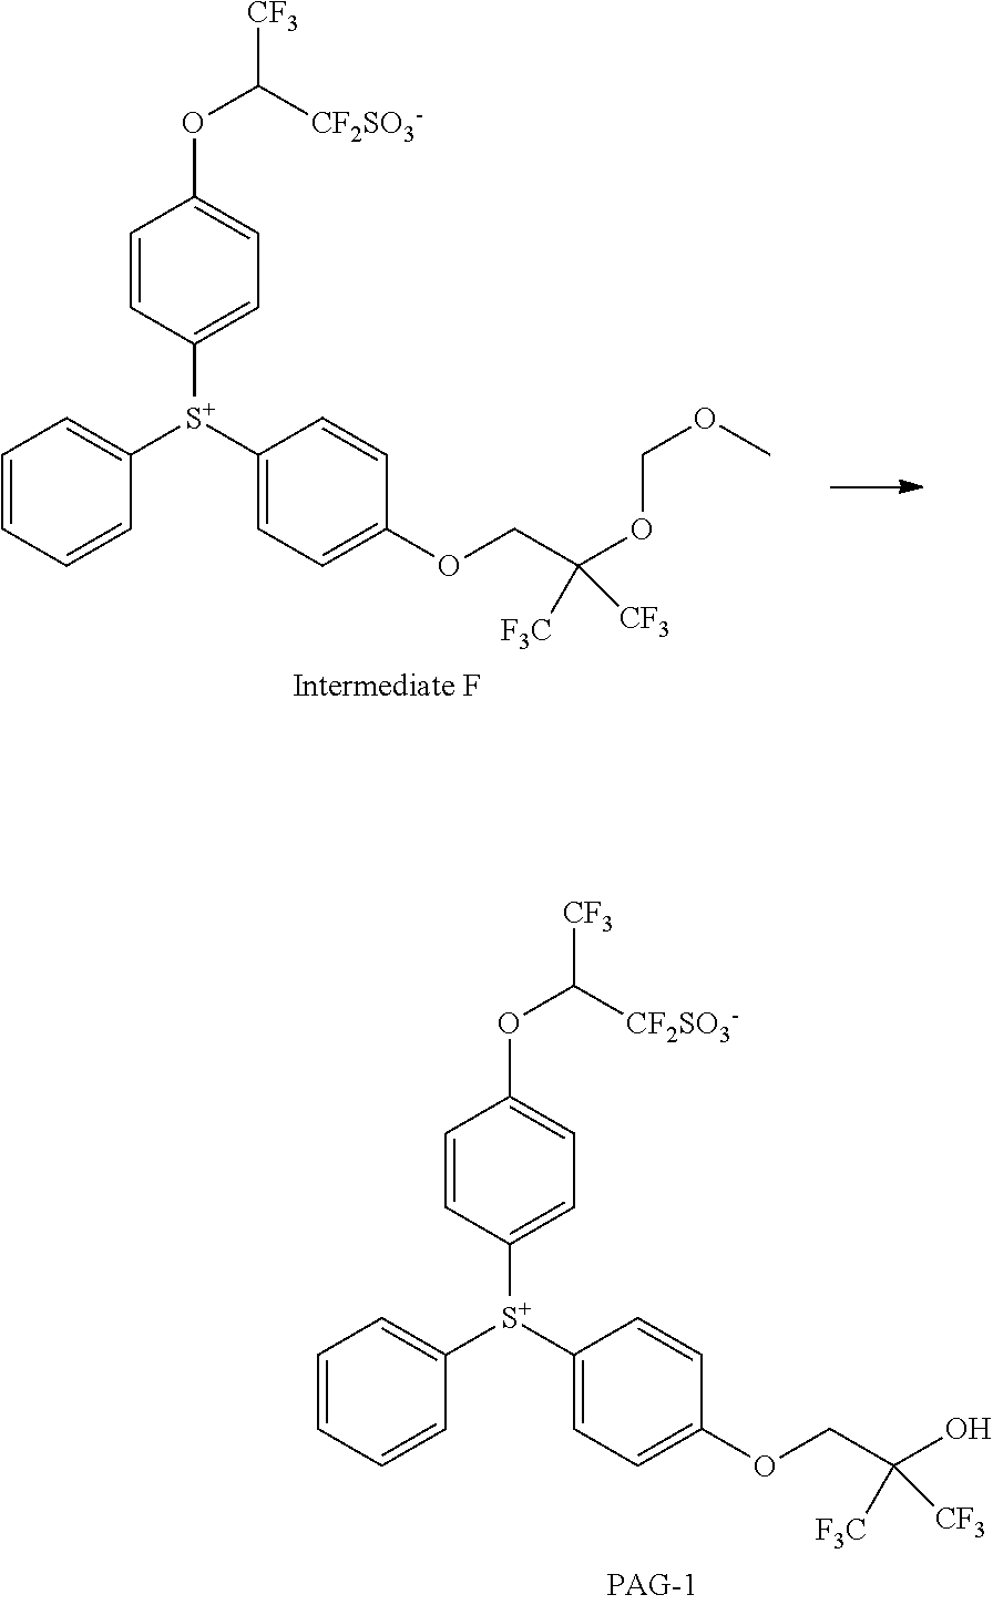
C1=CC=CC([S+](C2=CC=C(OCC(O)([F3C])[CF3])C=C2)C2=CC=C(OC([CF3])[CF2SO3-])C=C2)=C1.C1=CC=CC([S+](C2=CC=C(OCC(OCOC)([F3C])[CF3])C=C2)C2=CC=C(OC([CF3])[CF2SO3-])C=C2)=C1
